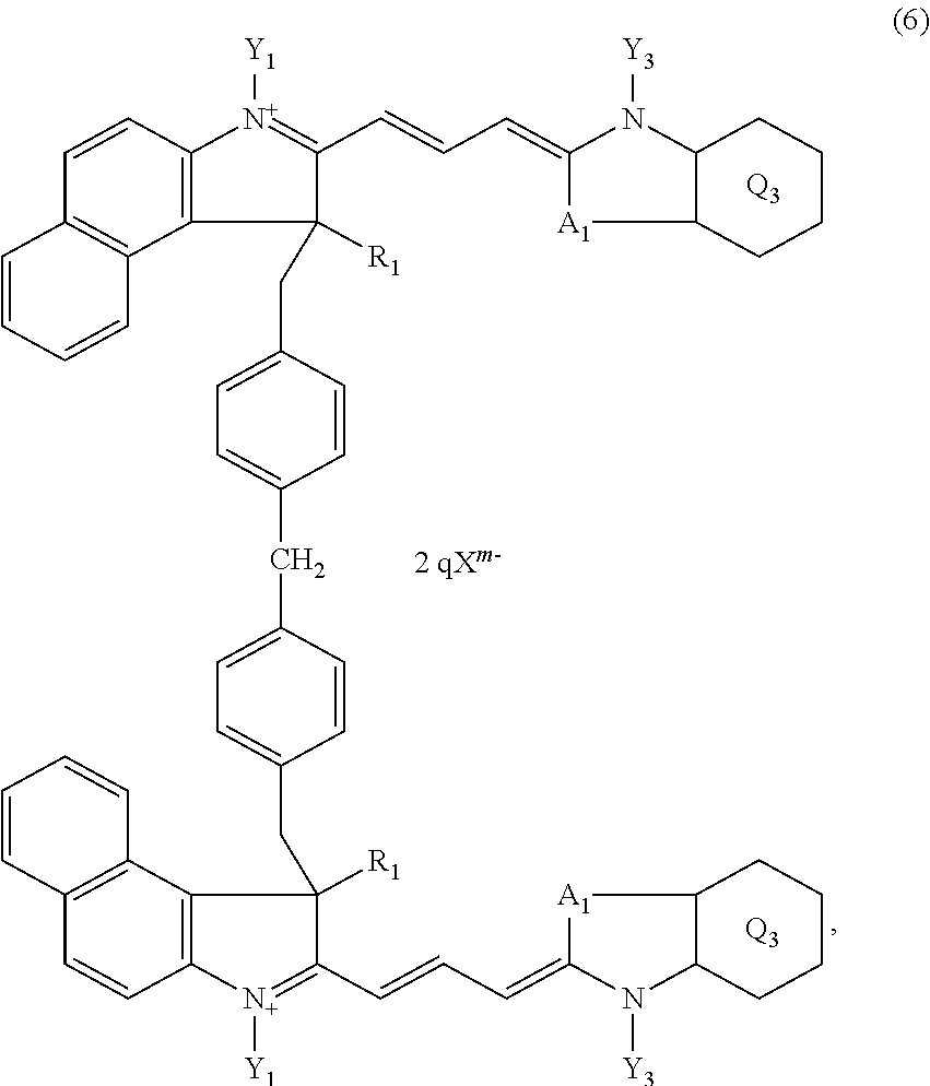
C1=CC2=C(C3=C1C=CC=C3)C([R1])(CC1=CC=C(CC3=CC=C(CC4([R1])C5=C([N+]([Y1])=C4C=CC=C4[A1]C6C(N4[Y3])CCCC6)C=CC4=C5C=CC=C4)C=C3)C=C1)C(C=CC=C1[A1]C3C(N1[Y3])CCCC3)=[N+]2[Y1].[Q3].[Q3]
